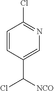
C1=CC(C(Cl)[NCO])=CN=C1Cl
